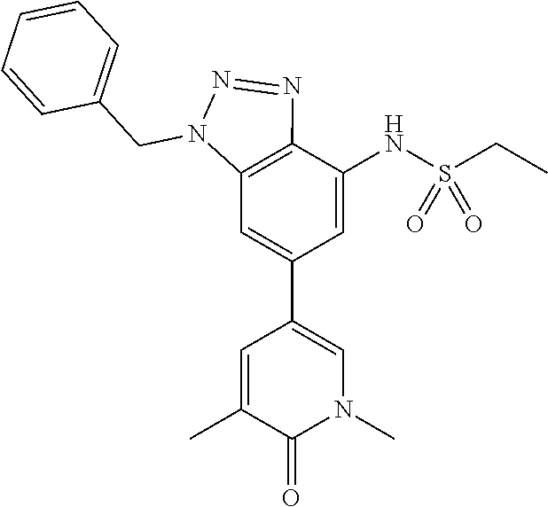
C1=C(NS(CC)(=O)=O)C2=C(C=C1C1=CN(C)C(=O)C(C)=C1)N(CC1=CC=CC=C1)N=N2
